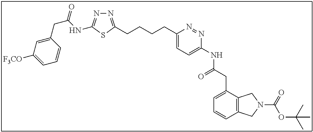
N1=C(CCCCC2=CC=C(NC(CC3=CC=CC4=C3CN(C(=O)OC(C)(C)C)C4)=O)N=N2)SC(NC(CC2=CC([F3CO])=CC=C2)=O)=N1
